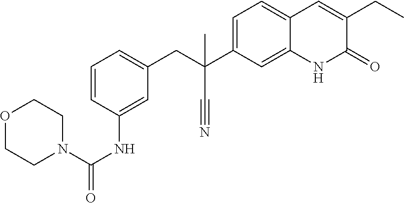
C1=CC(NC(=O)N2CCOCC2)=CC(CC(C2=CC=C3C(=C2)NC(=O)C(CC)=C3)(C#N)C)=C1
